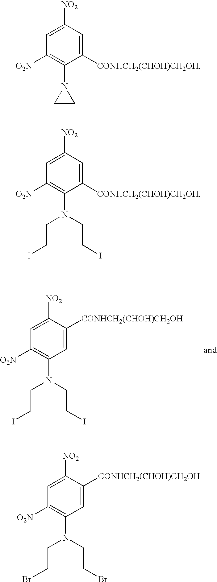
C1=C([NO2])C([CONHCH2(CHOH)CH2OH])=CC(N(CCBr)CCBr)=C1[O2N].C1=C([NO2])C([CONHCH2(CHOH)CH2OH])=CC(N(CCI)CCI)=C1[O2N].C1=C([NO2])C=C([CONHCH2(CHOH)CH2OH])C(N2CC2)=C1[O2N].C1=C([NO2])C=C([CONHCH2(CHOH)CH2OH])C(N(CCI)CCI)=C1[O2N]
